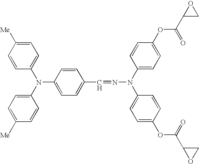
C1=CC([Me])=CC=C1N(C1=CC=C([Me])C=C1)C1=CC=C(C=NN(C2=CC=C(OC(C3OC3)=O)C=C2)C2=CC=C(OC(C3CO3)=O)C=C2)C=C1
